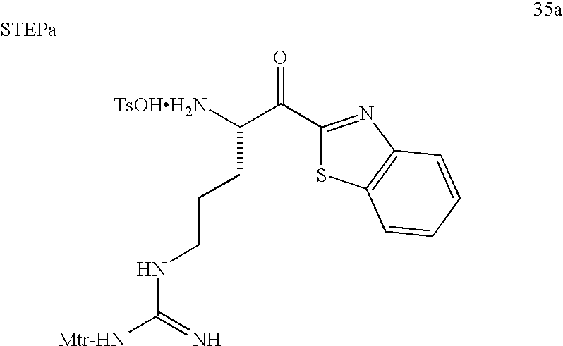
C1(C(C([TsOHH2N])CCCNC(=N)[Mtr-HN])=O)=NC2=C(S1)C=CC=C2
